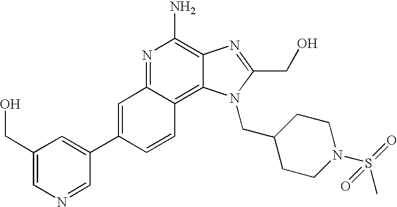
C1(CO)=CN=CC(C2=CC3=NC(N)=C4C(=C3C=C2)N(CC2CCN(S(=O)(C)=O)CC2)C(CO)=N4)=C1
